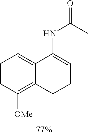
C1=CC([OMe])=C2C(=C1)C(NC(C)=O)=CCC2
